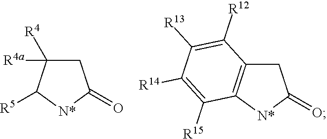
C1C([R4])([R4a])C([R5])[N*]C1=O.C1C2=C([N*]C1=O)C([R15])=C([R14])C([R13])=C2[R12]
